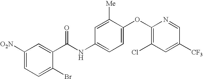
C1([O2N])=CC=C(Br)C(C(NC2=CC=C(OC3=C(Cl)C=C([CF3])C=N3)C([Me])=C2)=O)=C1
